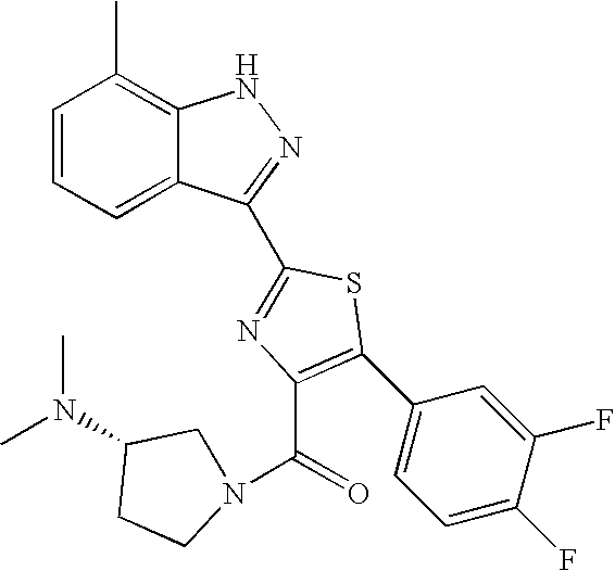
C1=CC=C2C(=C1C)NN=C2C1=NC(C(N2CC(N(C)C)CC2)=O)=C(C2=CC=C(F)C(F)=C2)S1
